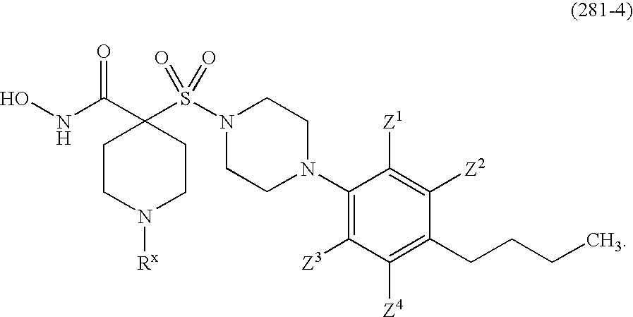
ONC(C1(S(N2CCN(C3=C([Z3])C([Z4])=C(CCCC)C([Z2])=C3[Z1])CC2)(=O)=O)CCN([Rx])CC1)=O
